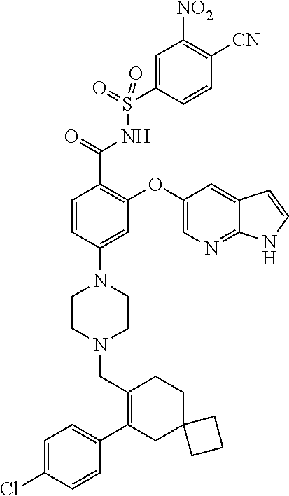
C1=C(Cl)C=CC(C2=C(CN3CCN(C4=CC(OC5=CN=C6C(=C5)C=CN6)=C(C(=O)NS(C5=CC([NO2])=C([CN])C=C5)(=O)=O)C=C4)CC3)CCC3(C2)CCC3)=C1
